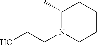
C1(C)N(CCO)CCCC1
